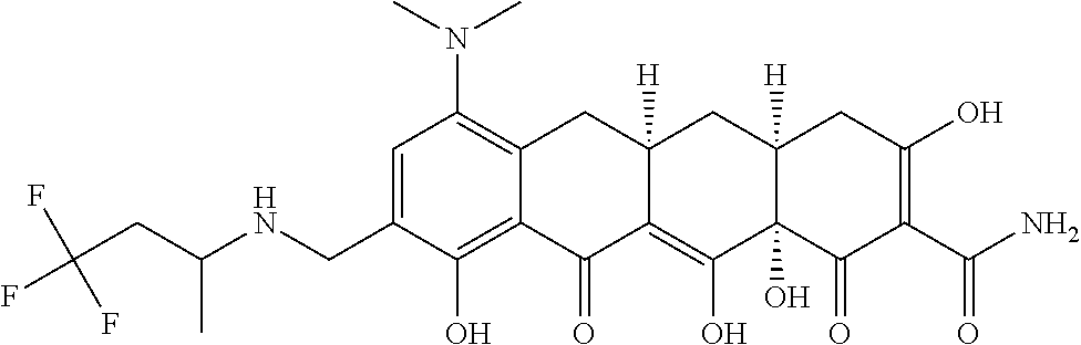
C1=C(CNC(CC(F)(F)F)C)C(O)=C2C(=C1N(C)C)CC1([H])C(=C(O)C3(O)C([H])(C1)CC(O)=C(C(N)=O)C3=O)C2=O
